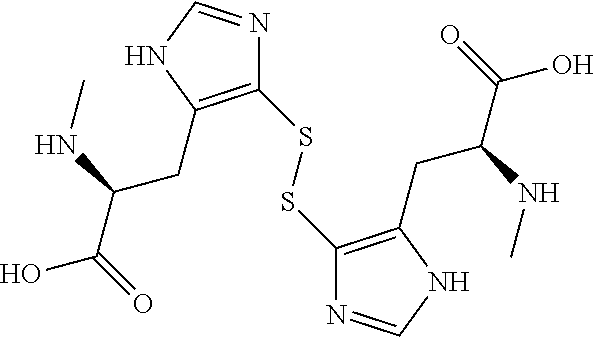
C1(SSC2=C(CC(NC)C(O)=O)NC=N2)=C(CC(NC)C(O)=O)NC=N1
